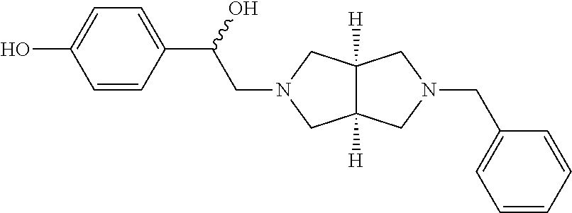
C12([H])C([H])(CN(CC3=CC=CC=C3)C1)CN(CC(O)C1=CC=C(O)C=C1)C2
